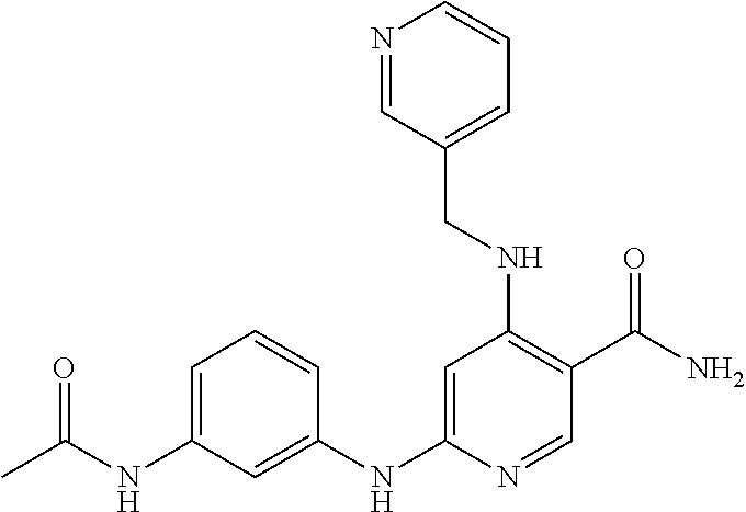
C1=C(NC(=O)C)C=C(NC2=CC(NCC3=CC=CN=C3)=C(C(N)=O)C=N2)C=C1
